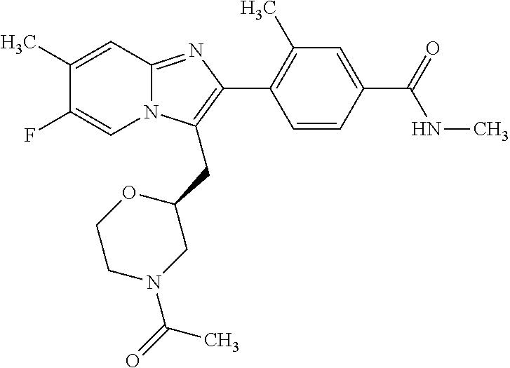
C1(C)=CC2=NC(C3=C(C)C=C(C(NC)=O)C=C3)=C(CC3CN(C(=O)C)CCO3)N2C=C1F
